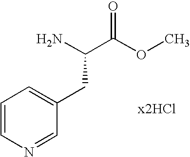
NC(C(OC)=O)CC1=CC=CN=C1
